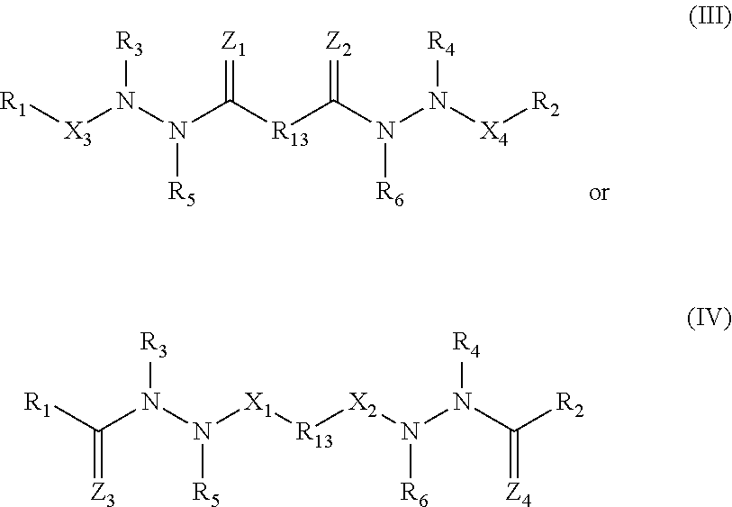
[R1][X3]N(N(C([R13]C(N(N([X4][R2])[R4])[R6])=[Z2])=[Z1])[R5])[R3].[R1]C(N(N([X1][R13][X2]N(N(C([R2])=[Z4])[R4])[R6])[R5])[R3])=[Z3]
